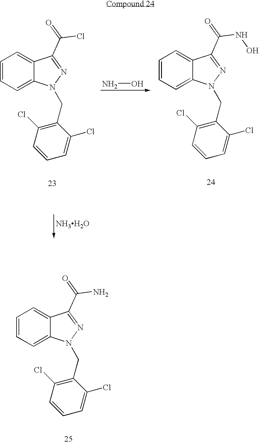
C1=CC=C2C(=C1)C(C(Cl)=O)=NN2CC1=C(Cl)C=CC=C1Cl.NO.C1=CC=C2C(=C1)C(C(NO)=O)=NN2CC1=C(Cl)C=CC=C1Cl.[NH3H2O].C1=CC=C2C(=C1)C(C(N)=O)=NN2CC1=C(Cl)C=CC=C1Cl
